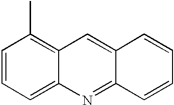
C1=CC=C2C(=C1C)C=C1C(=N2)C=CC=C1
